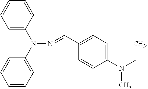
C1=C(N(C2=CC=CC=C2)N=CC2=CC=C(N(CC)C)C=C2)C=CC=C1
